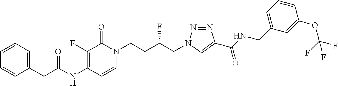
C1(NC(CC2=CC=CC=C2)=O)=C(F)C(=O)N(CCC(CN2N=NC(C(NCC3=CC=CC(OC(F)(F)F)=C3)=O)=C2)F)C=C1
